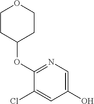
OC1=CN=C(OC2CCOCC2)C(Cl)=C1
